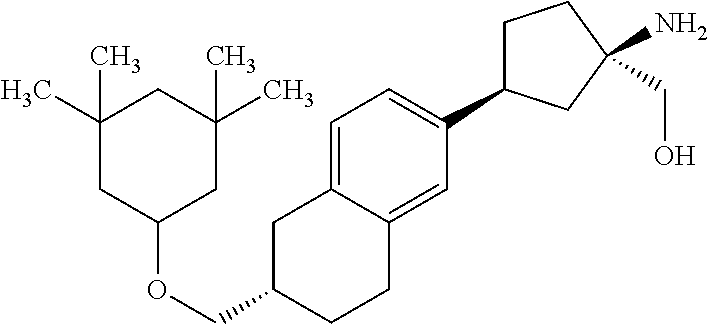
C1=C2C(=CC(C3CCC(CO)(N)C3)=C1)CCC(COC1CC(C)(C)CC(C)(C)C1)C2
